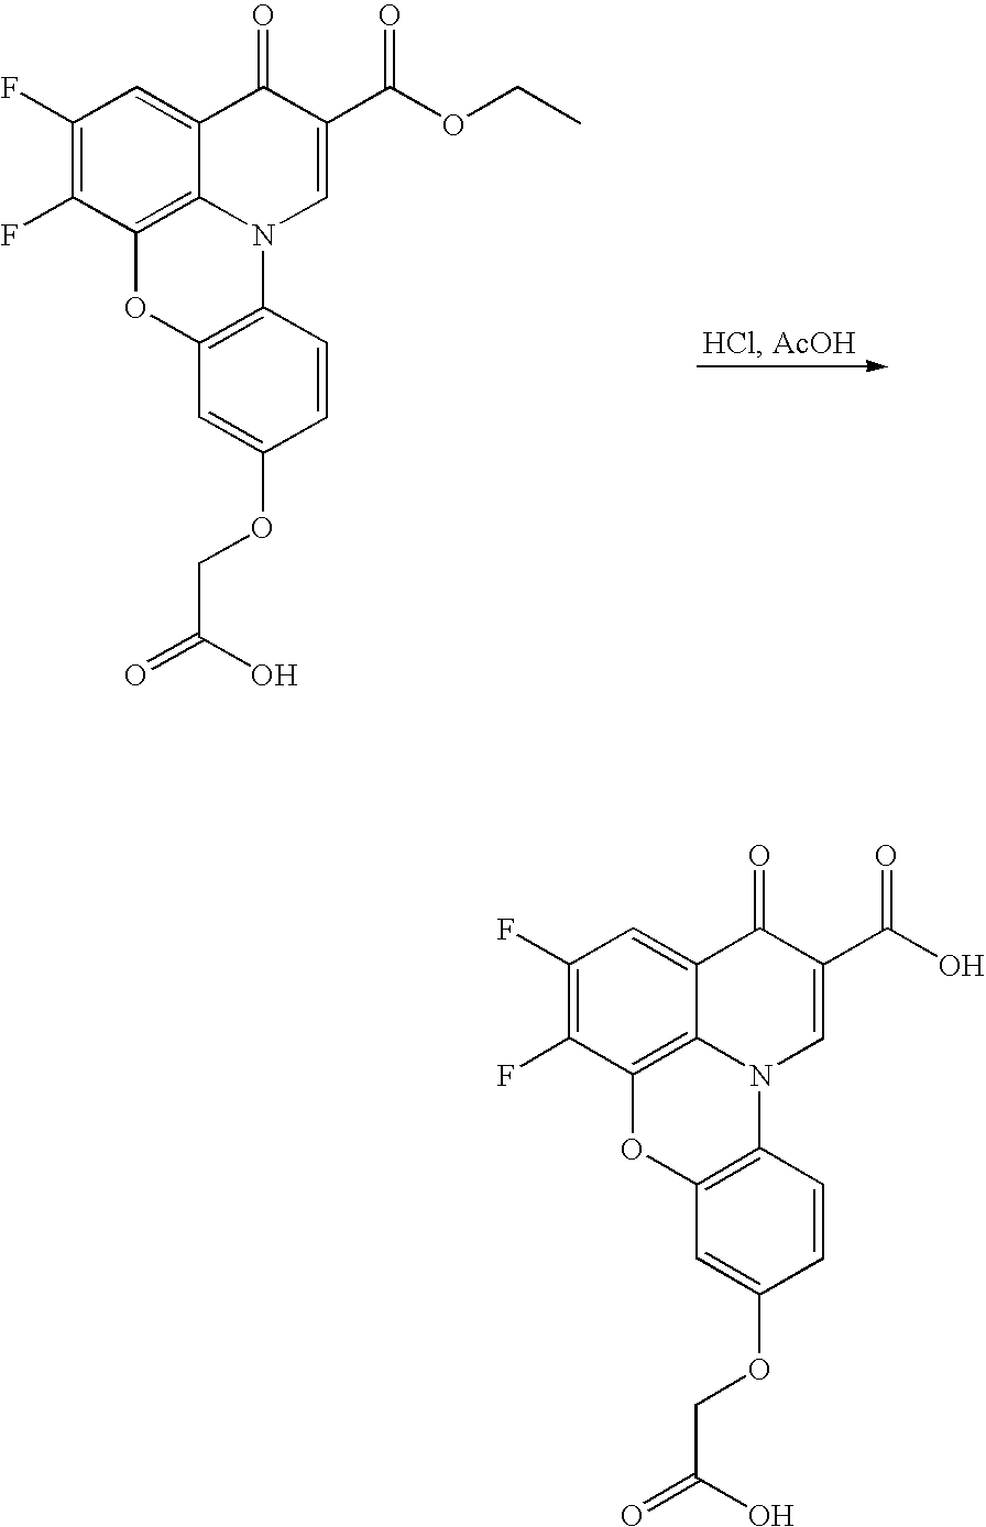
C1(F)=C(F)C2=C3C(=C1)C(=O)C(C(O)=O)=CN3C1=C(O2)C=C(OCC(=O)O)C=C1.C1(F)=C(F)C2=C3C(=C1)C(=O)C(C(OCC)=O)=CN3C1=C(O2)C=C(OCC(=O)O)C=C1
